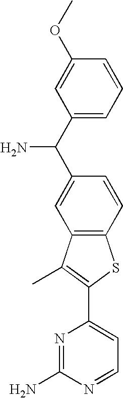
N1=C(N)N=CC=C1C1=C(C)C2=C(S1)C=CC(C(C1=CC=CC(OC)=C1)N)=C2
